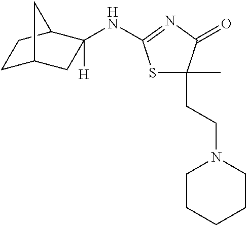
C1C2CC([H])(NC3=NC(=O)C(C)(CCN4CCCCC4)S3)C(C1)C2
